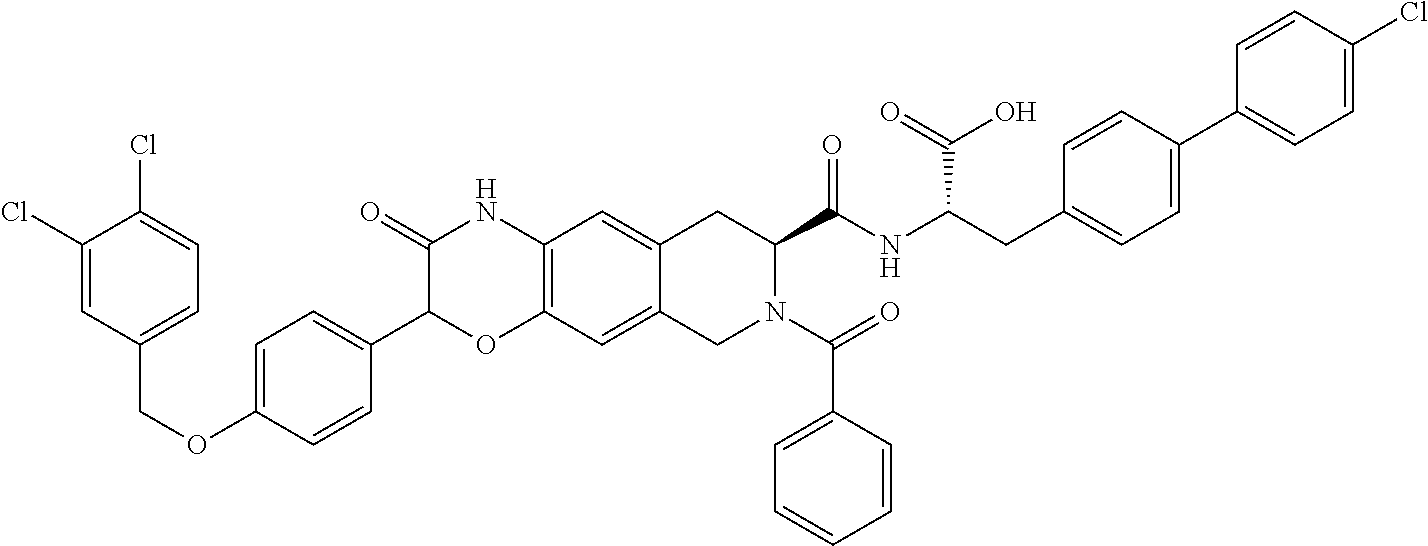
C1(Cl)=CC(COC2=CC=C(C3OC4=C(NC3=O)C=C3C(=C4)CN(C(C4=CC=CC=C4)=O)C(C(NC(C(=O)O)CC4=CC=C(C5=CC=C(Cl)C=C5)C=C4)=O)C3)C=C2)=CC=C1Cl
